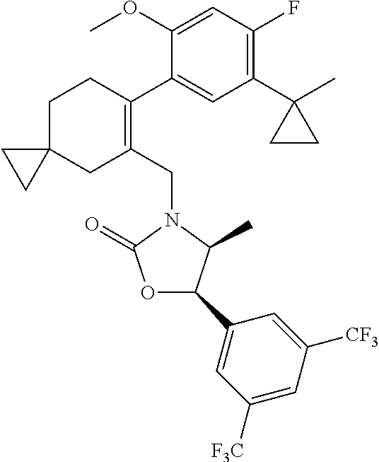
C1(OC)=CC(F)=C(C2(C)CC2)C=C1C1=C(CN2C(=O)OC(C3=CC([F3C])=CC([CF3])=C3)C2C)CC2(CC1)CC2
